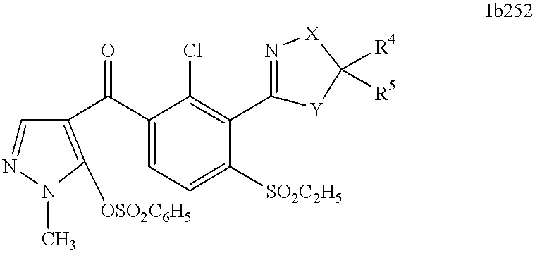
C1=NN(C)C([OSO2C6H5])=C1C(C1=CC=C([SO2C2H5])C(C2=N[X]C([R4])([R5])[Y]2)=C1Cl)=O
